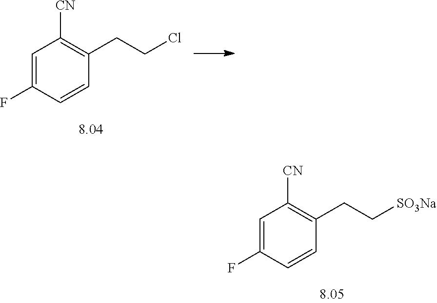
C1=C(F)C=CC(CCCl)=C1[CN].C1=C(F)C=CC(CC[SO3Na])=C1[CN]
